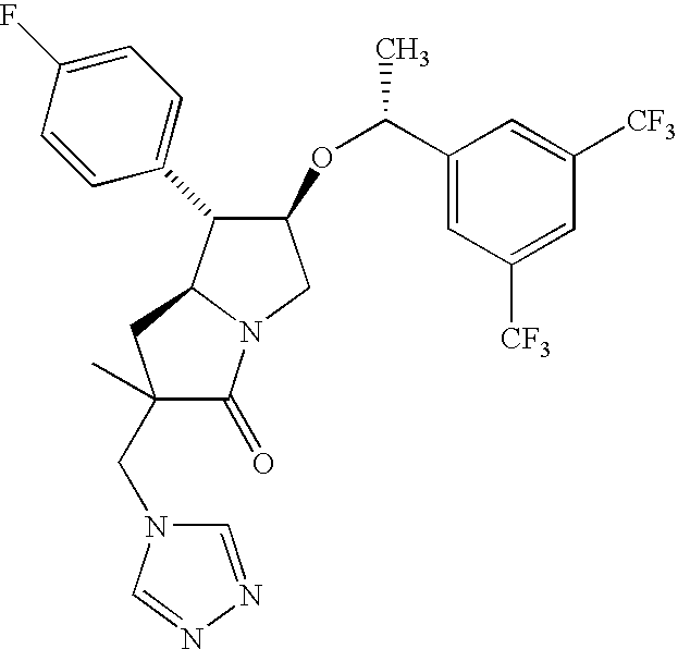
C(N1C=NN=C1)C1(C)C(=O)N2C(C1)C(C1=CC=C(F)C=C1)C(OC(C1=CC([CF3])=CC([CF3])=C1)C)C2
